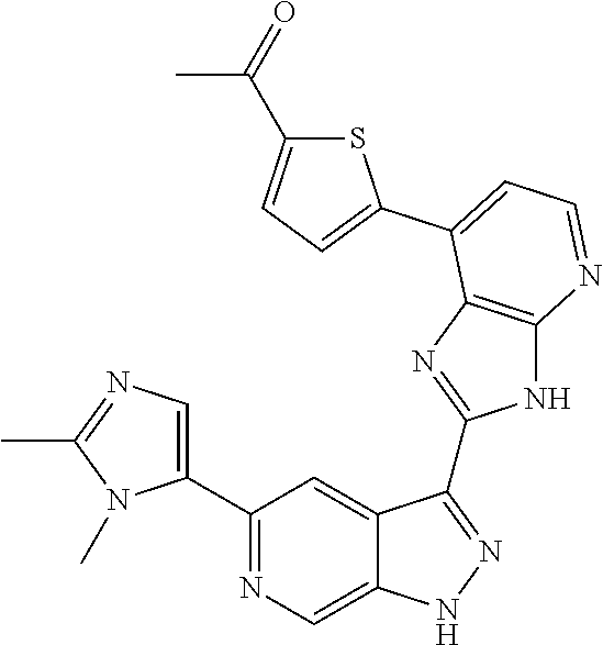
C1(C2=NC=C3C(=C2)C(C2=NC4=C(N2)N=CC=C4C2=CC=C(C(=O)C)S2)=NN3)=CN=C(C)N1C
